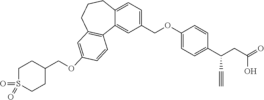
C1(COC2=CC=C(C(CC(=O)O)C#C)C=C2)=CC=C2C(=C1)C1=C(CCC2)C=C(OCC2CCS(=O)(=O)CC2)C=C1
